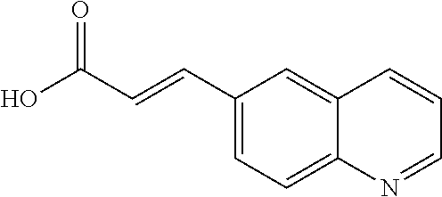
C1(C=CC(O)=O)=CC=C2C(=C1)C=CC=N2
